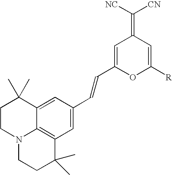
C1=C(C=CC2=CC(=C([CN])[NC])C=C([R])O2)C=C2C3=C1C(C)(C)CCN3CCC2(C)C
